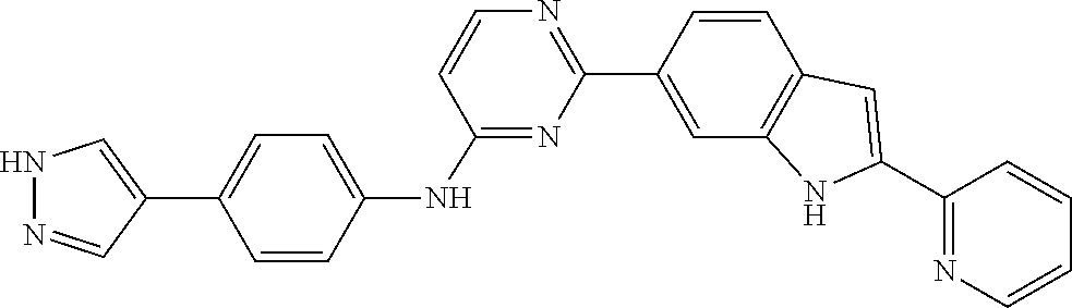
C1=CC=CN=C1C1=CC2=C(C=C(C3=NC=CC(NC4=CC=C(C5=CNN=C5)C=C4)=N3)C=C2)N1
